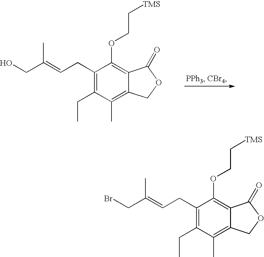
C1(CC=C(C)CO)=C(CC)C(C)=C2C(=C1OCC[TMS])C(=O)OC2.C1(CC=C(CBr)C)=C(CC)C(C)=C2C(=C1OCC[TMS])C(=O)OC2
